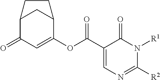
C12C(=O)C=C(OC(C3=CN=C([R2])N([R1])C3=O)=O)C(C1)CC2
